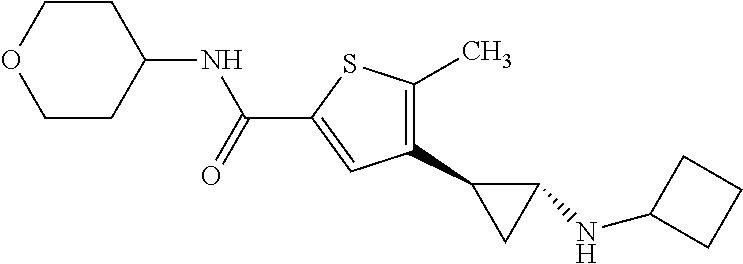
C1(C2CC2NC2CCC2)=C(C)SC(C(NC2CCOCC2)=O)=C1
